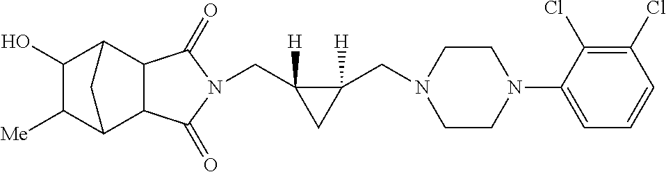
C(C1([H])C(CN2CCN(C3=CC=CC(Cl)=C3Cl)CC2)([H])C1)N1C(=O)C2C3C([Me])C(O)C(C2C1=O)C3
